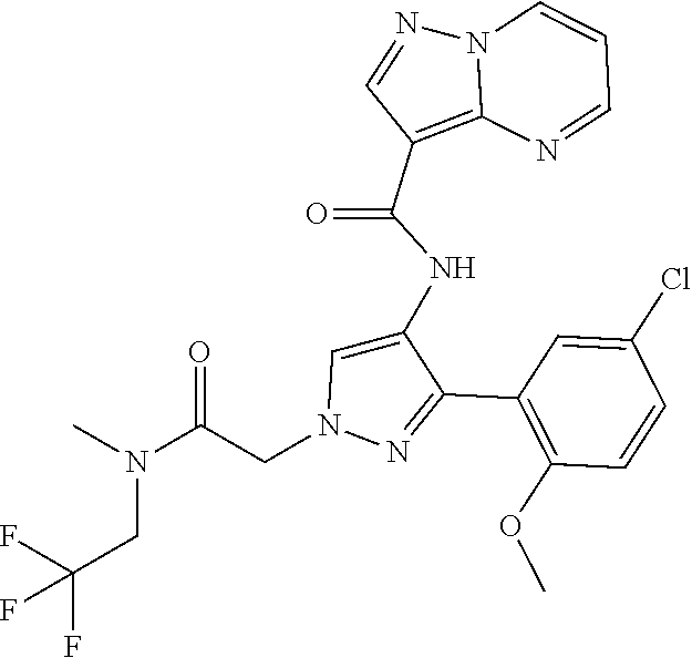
C1(C2=NN(CC(N(C)CC(F)(F)F)=O)C=C2NC(C2=C3N(N=C2)C=CC=N3)=O)=C(OC)C=CC(Cl)=C1
